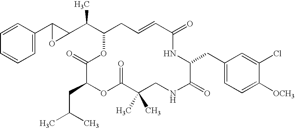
C1=CC=CC=C1C1C(C(C2CC=CC(=O)NC(CC3=CC=C([OCH3])C(Cl)=C3)C(=O)NCC(C)(C)C(=O)OC(CC(C)C)C(=O)O2)C)O1
